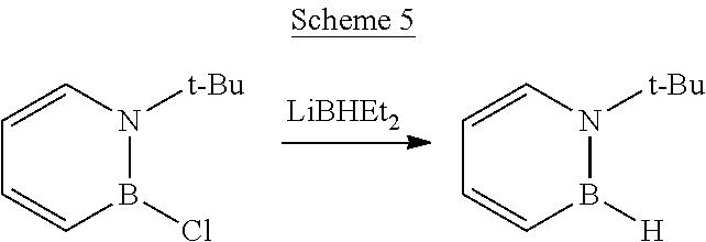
B1(Cl)N([t-Bu])C=CC=C1.B1([H])N([t-Bu])C=CC=C1
